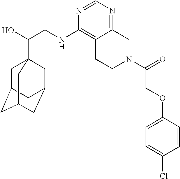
C(CNC1=C2C(=NC=N1)CN(C(=O)COC1=CC=C(Cl)C=C1)CC2)(O)C12CC3CC(CC(C1)C3)C2
